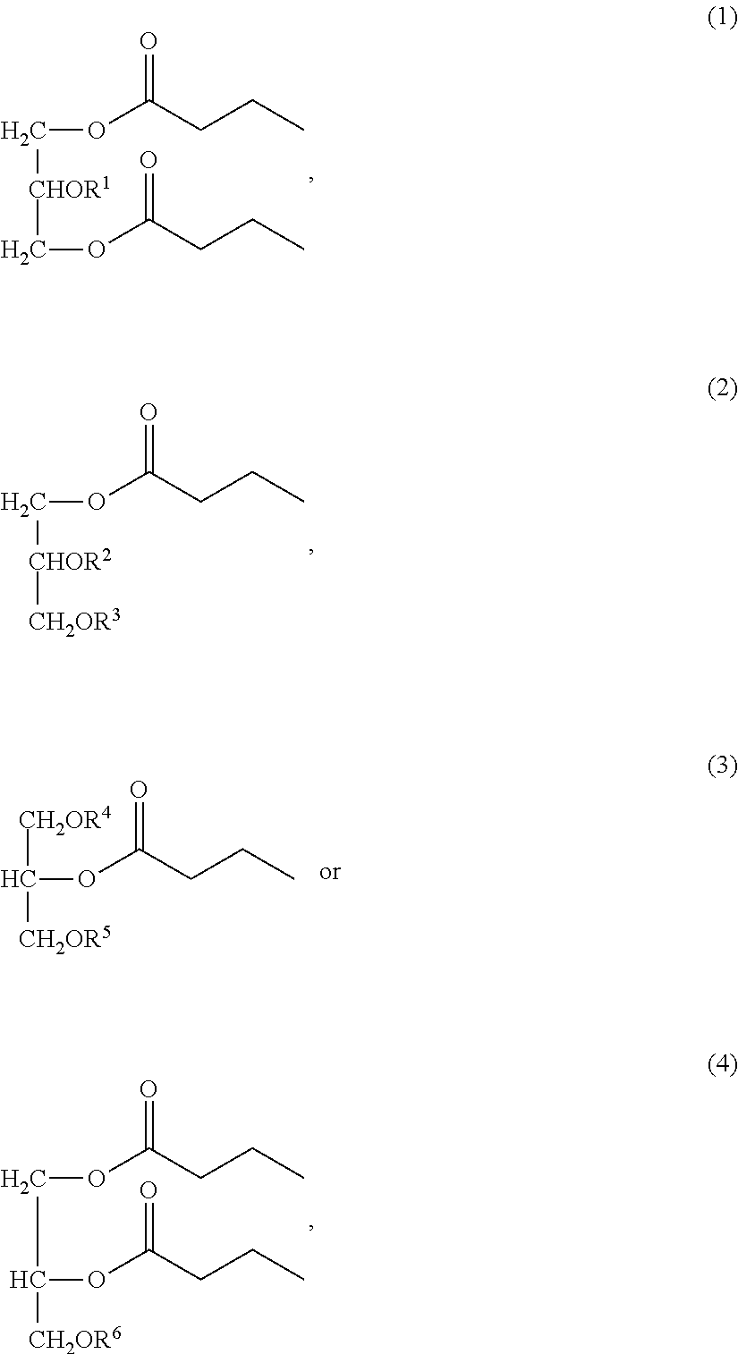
C([CHOR1]COC(CCC)=O)OC(CCC)=O.C([CHOR2][CH2OR3])OC(CCC)=O.C([CH2OR5])(OC(CCC)=O)[CH2OR4].C(OC(CCC)=O)C([CH2OR6])OC(CCC)=O
